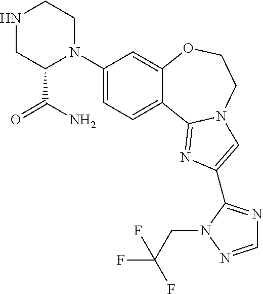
C1(N2C(C(N)=O)CNCC2)=CC=C2C(=C1)OCCN1C2=NC(C2=NC=NN2CC(F)(F)F)=C1
